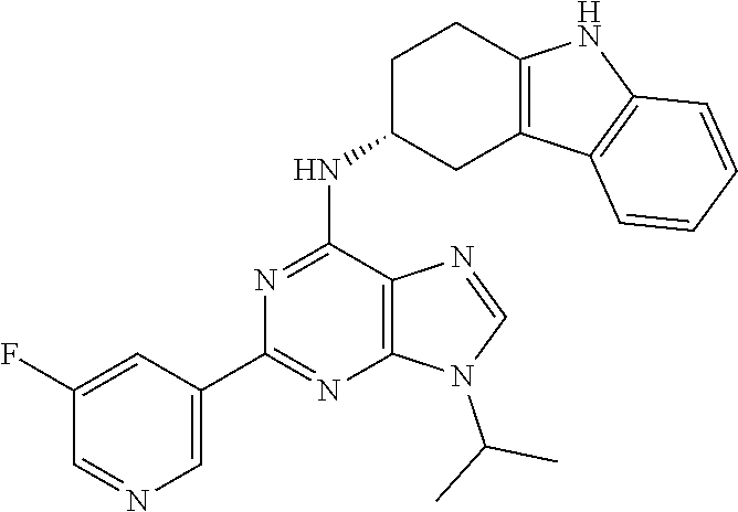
N(C1=NC(C2=CN=CC(F)=C2)=NC2=C1N=CN2C(C)C)C1CC2=C(CC1)NC1=C2C=CC=C1
